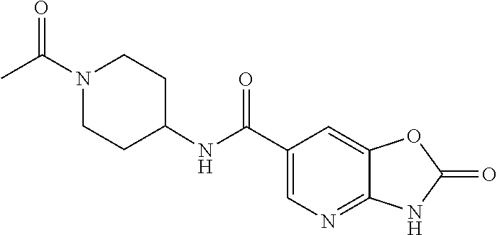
O=C(C)N1CCC(NC(C2=CN=C3NC(=O)OC3=C2)=O)CC1
